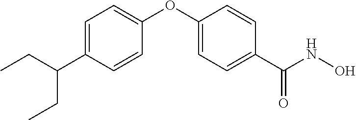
C1=C(C(CC)CC)C=CC(OC2=CC=C(C(NO)=O)C=C2)=C1
